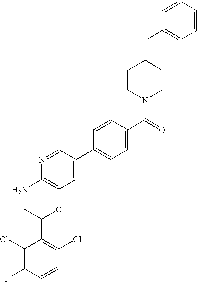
C1(Cl)=C(F)C=CC(Cl)=C1C(C)OC1=C(N)N=CC(C2=CC=C(C(=O)N3CCC(CC4=CC=CC=C4)CC3)C=C2)=C1
